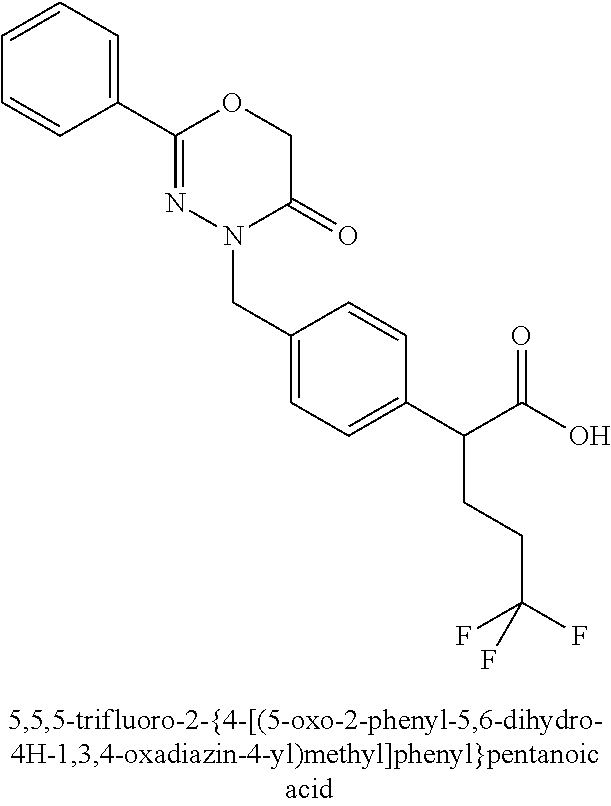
N1(CC2=CC=C(C(C(O)=O)CCC(F)(F)F)C=C2)C(=O)COC(C2=CC=CC=C2)=N1
